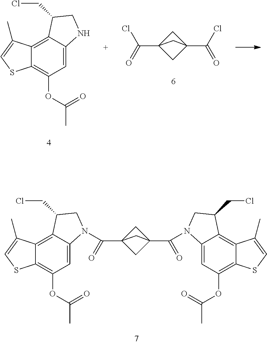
C12=C3C(=CC(OC(C)=O)=C1SC=C2C)NCC3CCl.C(Cl)(=O)C12CC(C(=O)Cl)(C1)C2.C12=C3C(=CC(OC(C)=O)=C1SC=C2C)N(C(C12CC(C(=O)N4C5=CC(OC(=O)C)=C6C(=C5C(CCl)C4)C(C)=CS6)(C1)C2)=O)CC3CCl
